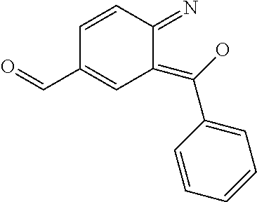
C1(=C(O)C2=CC=CC=C2)C(=N)C=CC(C=O)=C1
